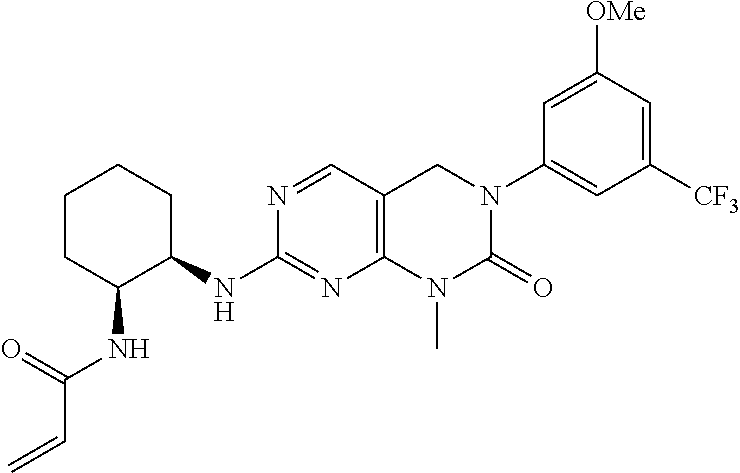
C1CC(NC(C=C)=O)C(NC2=NC3=C(C=N2)CN(C2=CC([CF3])=CC([OMe])=C2)C(=O)N3C)CC1
